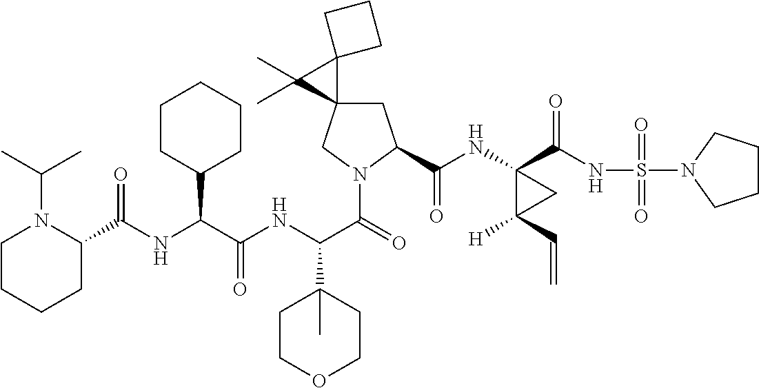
C1C2(CN(C(=O)C(NC(C(NC(=O)C3N(C(C)C)CCCC3)C3CCCCC3)=O)C3(C)CCOCC3)C1C(NC1(C(NS(=O)(=O)N3CCCC3)=O)C([H])(C=C)C1)=O)C1(C2(C)C)CCC1
